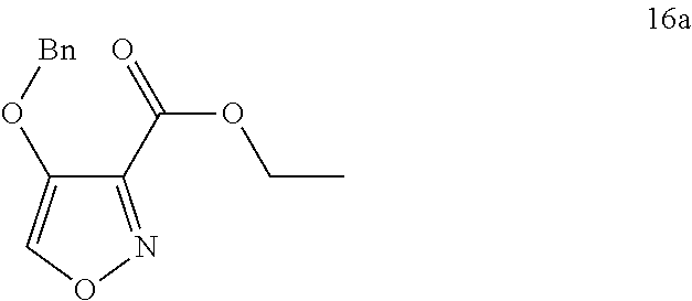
C1(C(=O)OCC)=NOC=C1O[Bn]
